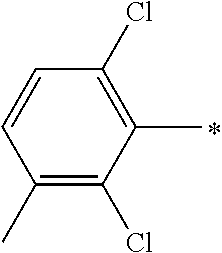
C1(C)=C(Cl)C(C)=C(Cl)C=C1
